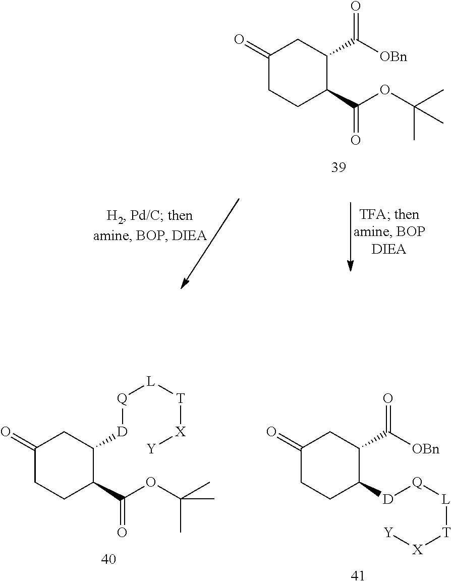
C1(=O)CCC(C(OC(C)(C)C)=O)C([D][Q][L][T][X][Y])C1.C1(=O)CCC([D][Q][L][T][X][Y])C(C([OBn])=O)C1.C1(=O)CCC(C(OC(C)(C)C)=O)C(C([OBn])=O)C1
